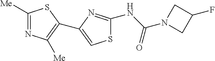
S1C(NC(=O)N2CC(F)C2)=NC(C2=C([Me])N=C([Me])S2)=C1
